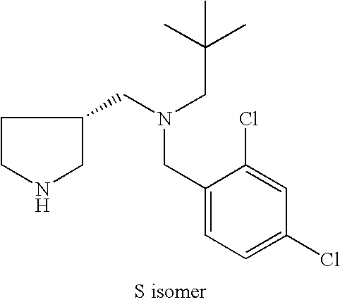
C1(CN(CC2CCNC2)CC(C)(C)C)=CC=C(Cl)C=C1Cl
